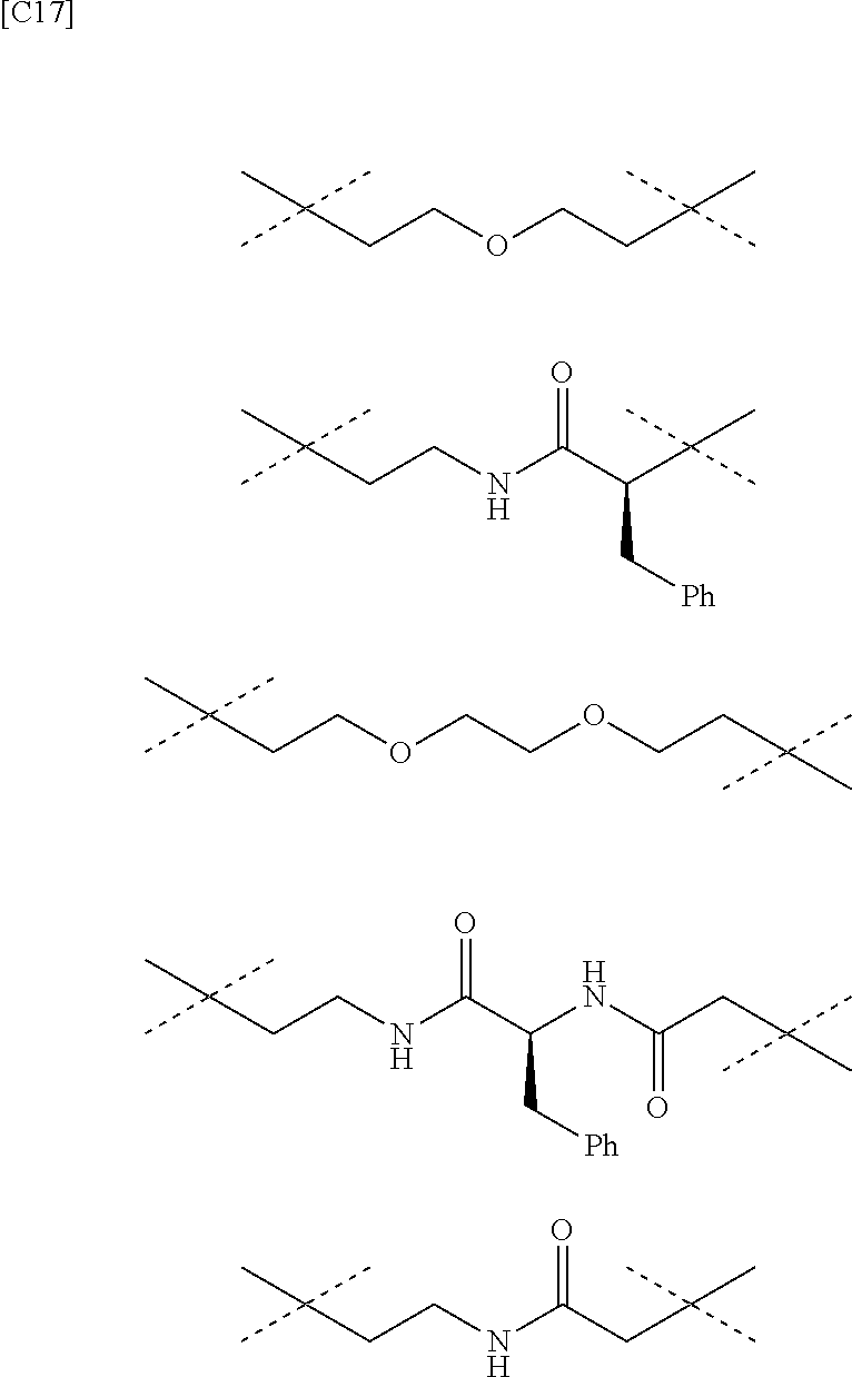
C(CCOCCC(C)(C)C)(C)(C)C.C(CCOCCOCCC(C)(C)C)(C)(C)C.C(CCNC(C(C(C)(C)C)C[Ph])=O)(C)(C)C.C(CCNC(C(NC(CC(C)(C)C)=O)C[Ph])=O)(C)(C)C.C(CCNC(CC(C)(C)C)=O)(C)(C)C.[[C17]]
